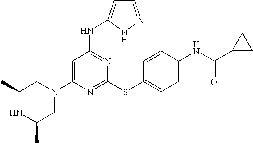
N1(C2=CC(NC3=CC=NN3)=NC(SC3=CC=C(NC(=O)C4CC4)C=C3)=N2)CC(C)NC(C)C1
